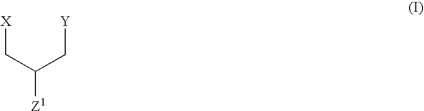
[X]CC([Z1])C[Y]
